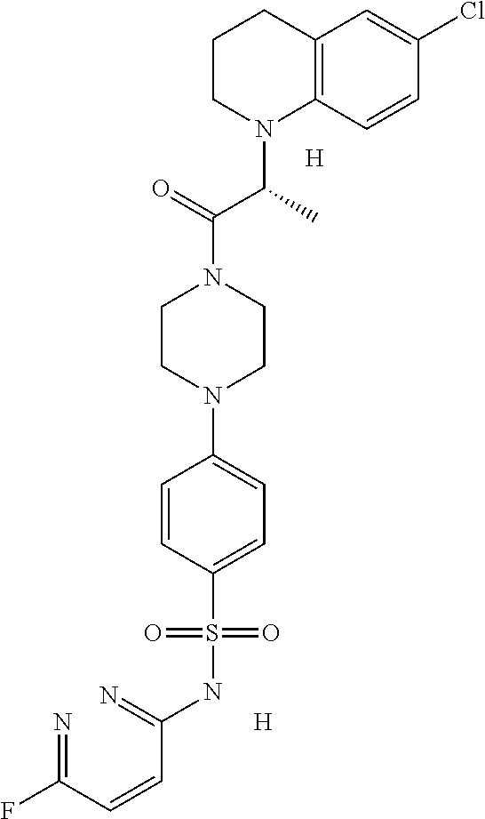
N=C(C=CC(=N)NS(C1=CC=C(N2CCN(C(=O)C(C)N3CCCC4=C3C=CC(Cl)=C4)CC2)C=C1)(=O)=O)F.[H].[H]
